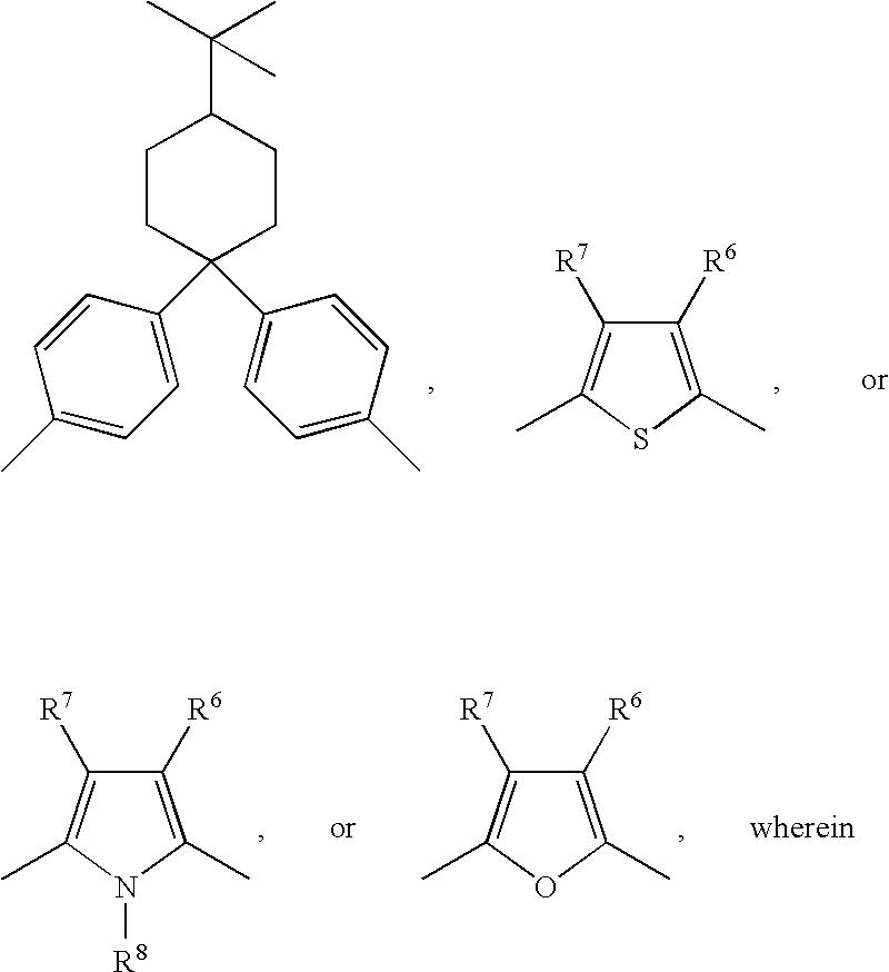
C1([R6])=C(C)N([R8])C(C)=C1[R7].C1([R6])=C(C)OC(C)=C1[R7].C1([R6])=C(C)SC(C)=C1[R7].C1CC(C2=CC=C(C)C=C2)(C2=CC=C(C)C=C2)CCC1C(C)(C)C
